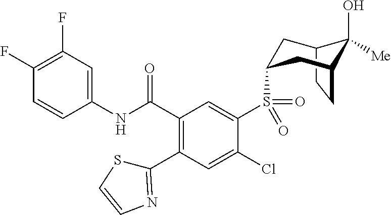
C12CCC(CC(S(C3=CC(C(NC4=CC(F)=C(F)C=C4)=O)=C(C4=NC=CS4)C=C3Cl)(=O)=O)C1)C2(O)[Me]
